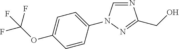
N1=CN(C2=CC=C(OC(F)(F)F)C=C2)N=C1CO
